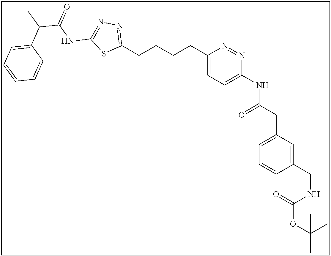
C1(CCCCC2=NN=C(NC(C(C)C3=CC=CC=C3)=O)S2)=CC=C(NC(CC2=CC=CC(CNC(OC(C)(C)C)=O)=C2)=O)N=N1
